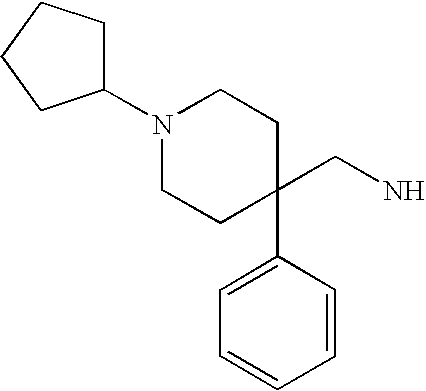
N1(C2CCCC2)CCC(CN)(C2=CC=CC=C2)CC1
